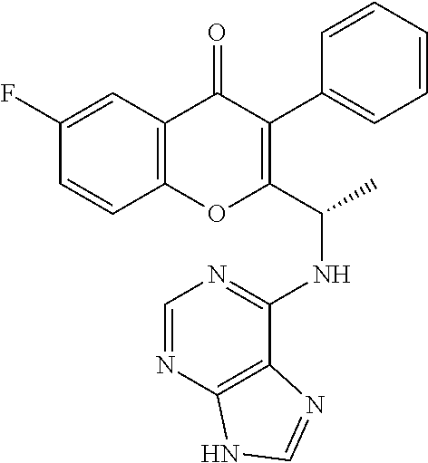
C1=CC2=C(C=C1F)C(=O)C(C1=CC=CC=C1)=C(C(NC1=NC=NC3=C1N=CN3)C)O2
